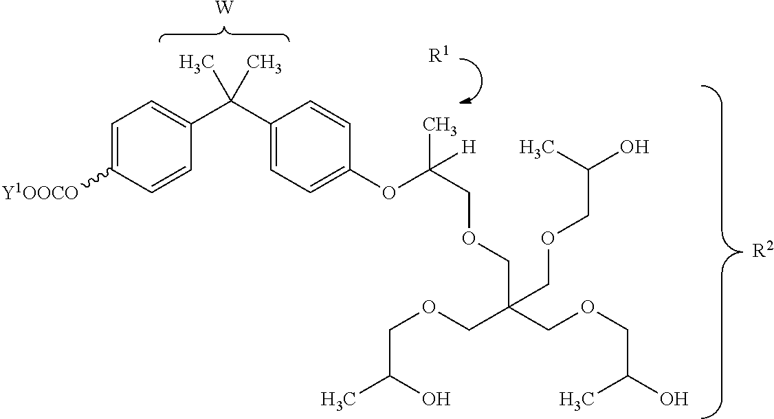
C1=C([Y1OOCO])C=CC(C(C2=CC=C(OC(COCC(COCC(O)C)(COCC(C)O)COCC(O)C)(C)[H])C=C2)(C)C)=C1.[R2].[R1].[W]
